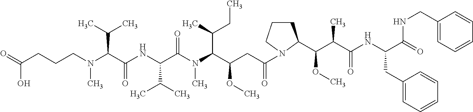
C(CCCN(C(C(NC(C(N(C(C(CC(=O)N1CCCC1C(C(C(NC(C(=O)NCC1=CC=CC=C1)CC1=CC=CC=C1)=O)C)OC)OC)C(C)CC)C)=O)C(C)C)=O)C(C)C)C)(O)=O
